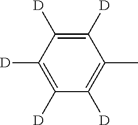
C1([D])=C([D])C([D])=C(C)C([D])=C1[D]
